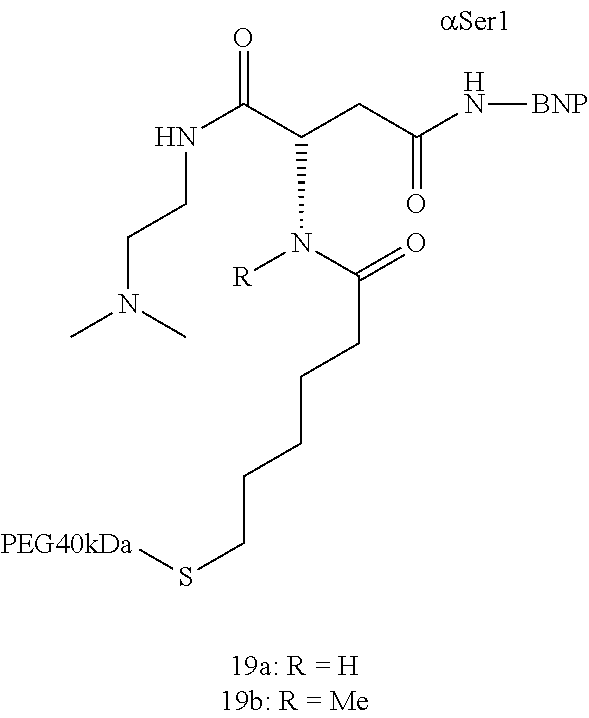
N(C(C(CC(N[BNP])=O)N([R])C(CCCCCS[PEG40kDa])=O)=O)CCN(C)C
